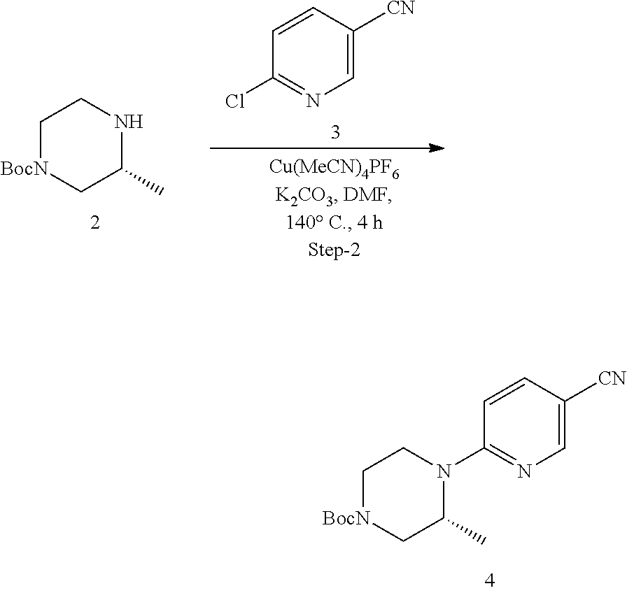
C1[BocN]CC(C)NC1.ClC1=NC=C([CN])C=C1.C1[BocN]CC(C)N(C2=NC=C([CN])C=C2)C1
